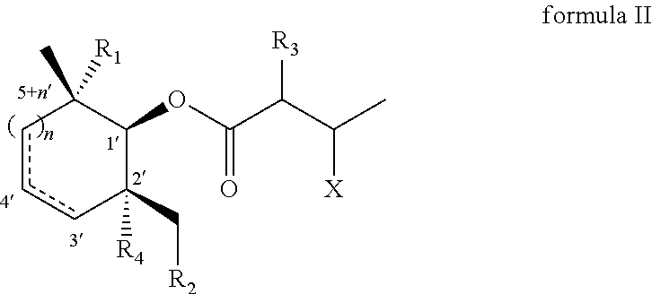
c1ccC(C[R2])([R4])C(OC(C(C(C)[X])[R3])=O)C1(C)[R1]
